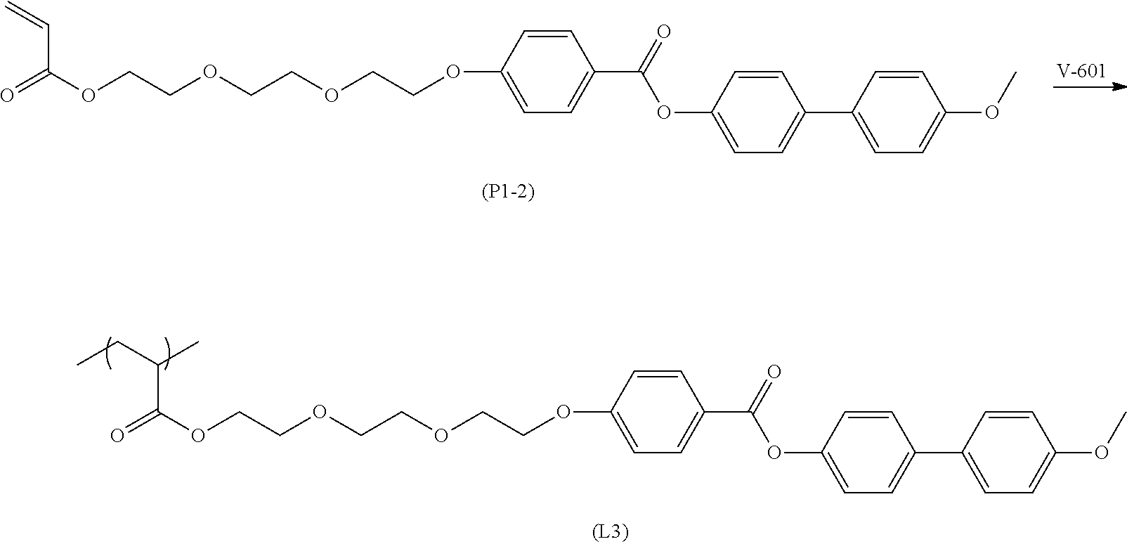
C=CC(OCCOCCOCCOC1=CC=C(C(=O)OC2=CC=C(C3=CC=C(OC)C=C3)C=C2)C=C1)=O.C(C(C(OCCOCCOCCOC1=CC=C(C(=O)OC2=CC=C(C3=CC=C(OC)C=C3)C=C2)C=C1)=O)C)C
